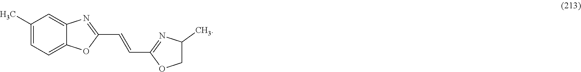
C1(C)=CC=C2C(=C1)N=C(C=CC1=NC(C)CO1)O2
